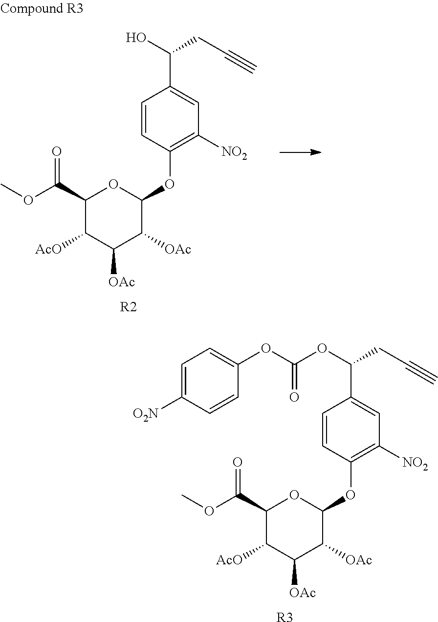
C(#C)CC(C1=CC([NO2])=C(OC2OC(C(OC)=O)C([AcO])C([OAc])C2[OAc])C=C1)OC(OC1=CC=C([O2N])C=C1)=O.[R3].C(#C)CC(C1=CC([NO2])=C(OC2OC(C(OC)=O)C([AcO])C([OAc])C2[OAc])C=C1)O.[R2]
